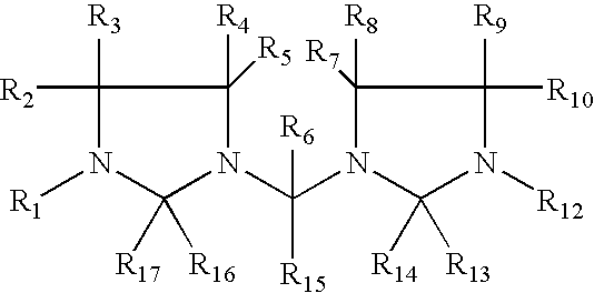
C1([R3])([R2])N([R1])C([R17])([R16])N(C(N2C([R8])([R7])C([R9])([R10])N([R12])C2([R14])[R13])([R15])[R6])C1([R4])[R5]
